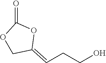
O1CC(=CCCO)OC1=O
